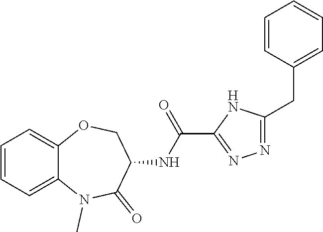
C1=CC=C2C(=C1)OCC(NC(C1=NN=C(CC3=CC=CC=C3)N1)=O)C(=O)N2C
